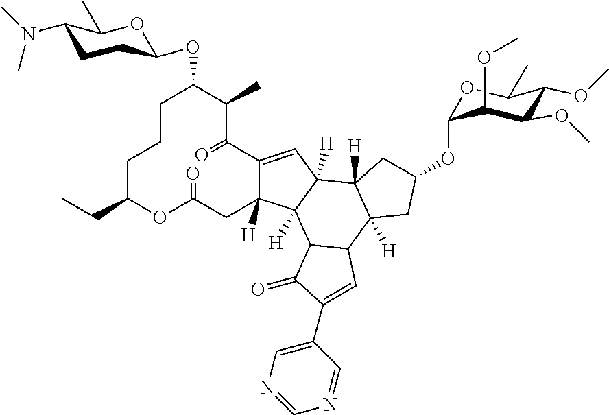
C1CCC(CC)OC(=O)CC2([H])C(=CC3([H])C4([H])C([H])(CC(OC5OC(C)C(OC)C(OC)C5OC)C4)C4C(C23[H])C(=O)C(C2=CN=CN=C2)=C4)C(=O)C(C)C1OC1CCC(N(C)C)C(C)O1
